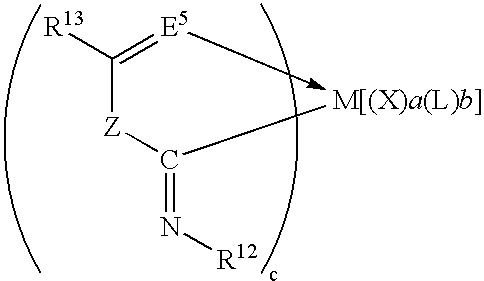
C1(=N[R12])[Z]C([R13])=[E5]->[M[(X)a(L)b]]1
